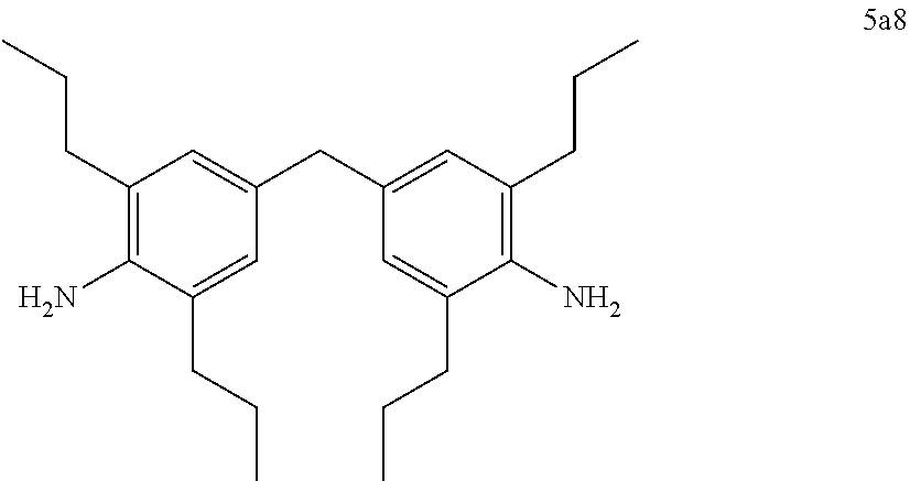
C1(CCC)=C(N)C(CCC)=CC(CC2=CC(CCC)=C(N)C(CCC)=C2)=C1
